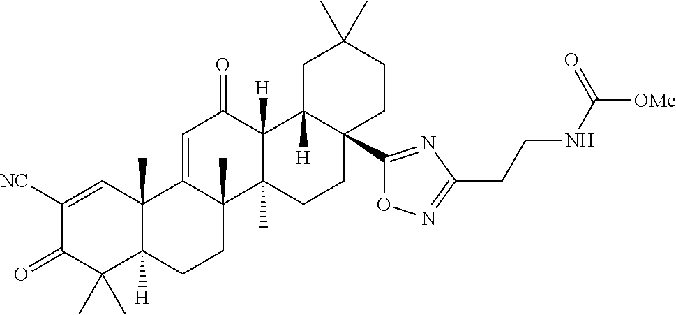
C12(C)C([H])(CCC3(C)C1=CC(=O)C1([H])C3(C)CCC3(C4=NC(CCNC([OMe])=O)=NO4)C1([H])CC(C)(C)CC3)C(C)(C)C(=O)C([NC])=C2
